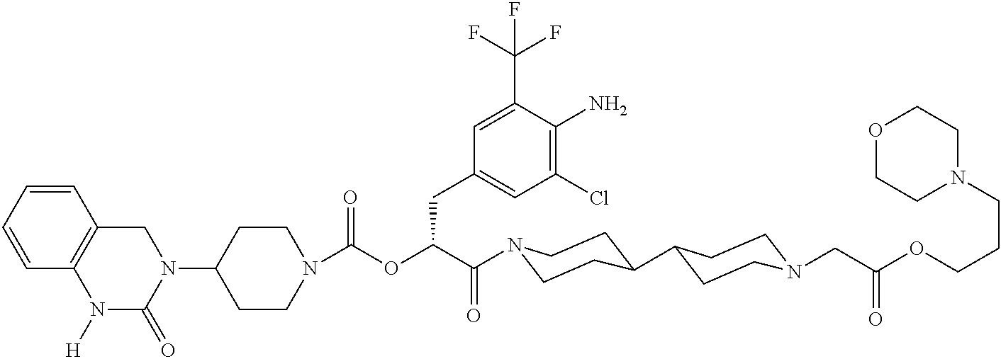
N1(C2CCN(C(=O)OC(C(=O)N3CCC(C4CCN(CC(OCCCN5CCOCC5)=O)CC4)CC3)CC3=CC(Cl)=C(N)C(C(F)(F)F)=C3)CC2)CC2=C(N([H])C1=O)C=CC=C2
